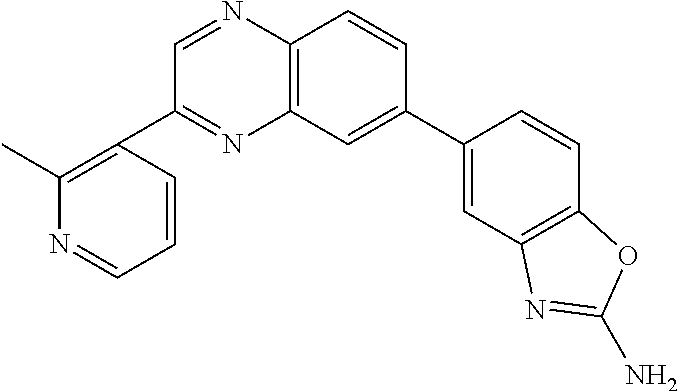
C1=C(C2=CC3=C(N=CC(C4=C(C)N=CC=C4)=N3)C=C2)C=CC2=C1N=C(N)O2
